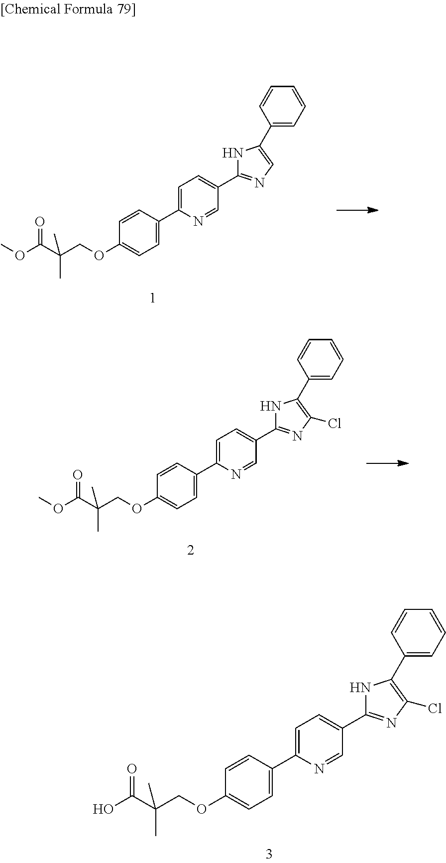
C1=C(OCC(C(=O)O)(C)C)C=CC(C2=CC=C(C3=NC(Cl)=C(C4=CC=CC=C4)N3)C=N2)=C1.C1=C(OCC(C(OC)=O)(C)C)C=CC(C2=CC=C(C3=NC=C(C4=CC=CC=C4)N3)C=N2)=C1.C1=C(OCC(C(OC)=O)(C)C)C=CC(C2=CC=C(C3=NC(Cl)=C(C4=CC=CC=C4)N3)C=N2)=C1
